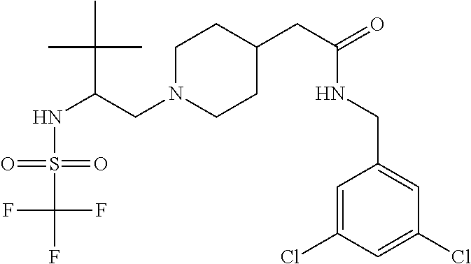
N(C(C(C)(C)C)CN1CCC(CC(=O)NCC2=CC(Cl)=CC(Cl)=C2)CC1)S(=O)(C(F)(F)F)=O
